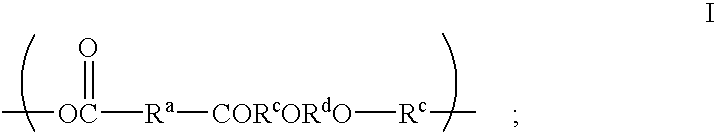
C[OC](=O)[Ra][CORcORdO][Rc]C
